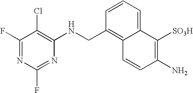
C1(F)=NC(F)=NC(NCC2=C3C(=CC=C2)C([SO3H])=C(N)C=C3)=C1Cl
